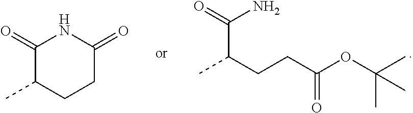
C1(=O)C(C)CCC(=O)N1.CC(CCC(OC(C)(C)C)=O)C(=O)N
